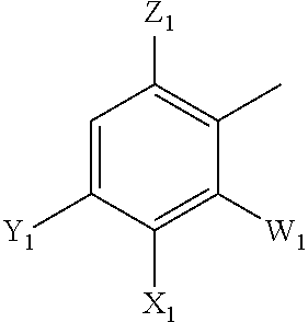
C1=C([Y1])C([X1])=C([W1])C(C)=C1[Z1]
